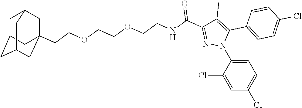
C1=C(N2C(C3=CC=C(Cl)C=C3)=C(C)C(C(NCCOCCOCCC34CC5CC(CC(C3)C5)C4)=O)=N2)C(Cl)=CC(Cl)=C1
